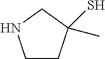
C1CC(C)(S)CN1
